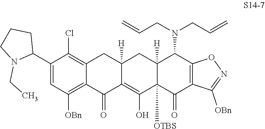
C1(C2CCCN2CC)=CC([OBn])=C2C(=C1Cl)CC1([H])C(=C(O)C3([OTBS])C([H])(C1)C(N(CC=C)CC=C)C1=C(C3=O)C([OBn])=NO1)C2=O
